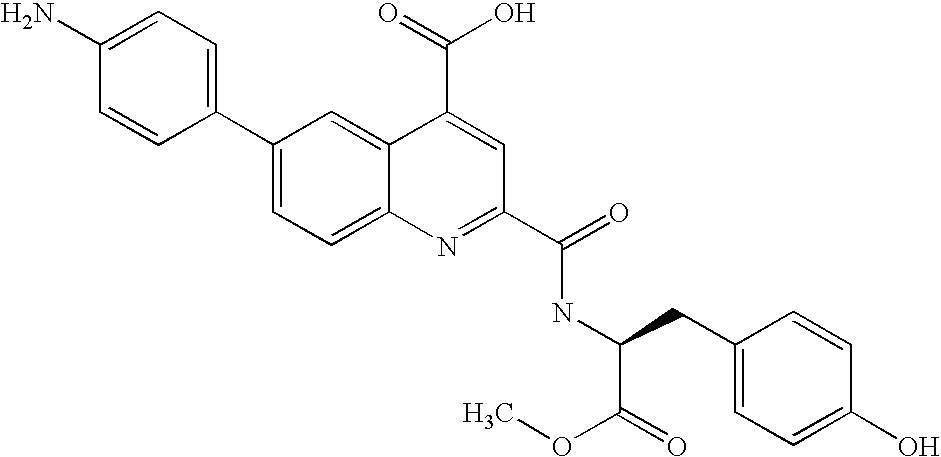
C1=C(N)C=CC(C2=CC=C3C(=C2)C(C(O)=O)=CC(C(NC(CC2=CC=C(O)C=C2)C(OC)=O)=O)=N3)=C1
